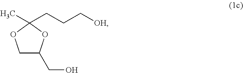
C1C(CO)OC(C)(CCC[OH])O1
